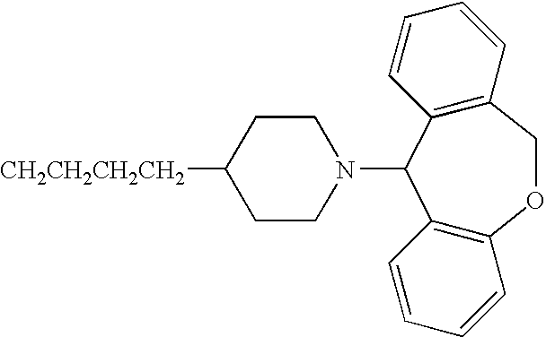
[CH2CH2CH2CH2]C1CCN(C2C3=C(COC4=C2C=CC=C4)C=CC=C3)CC1
